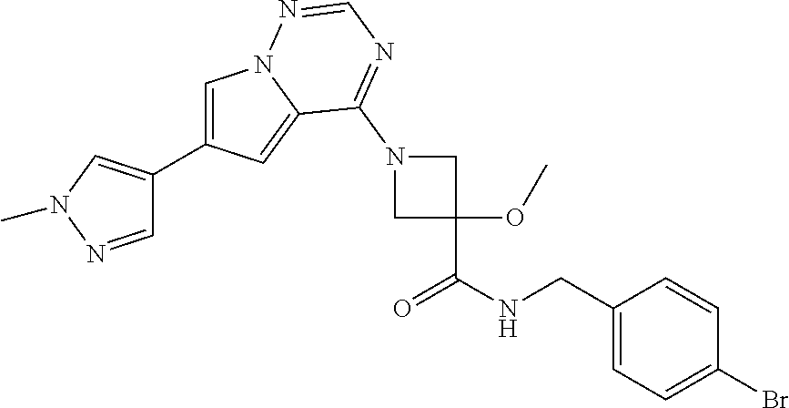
C1=C(C2=CN(C)N=C2)C=C2N1N=CN=C2N1CC(OC)(C(NCC2=CC=C(Br)C=C2)=O)C1
